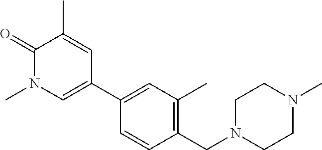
C1(=O)N(C)C=C(C2=CC(C)=C(CN3CCN(C)CC3)C=C2)C=C1C
